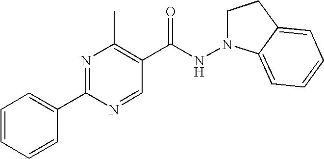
C1=CC=CC(C2=NC(C)=C(C(NN3CCC4=CC=CC=C34)=O)C=N2)=C1
